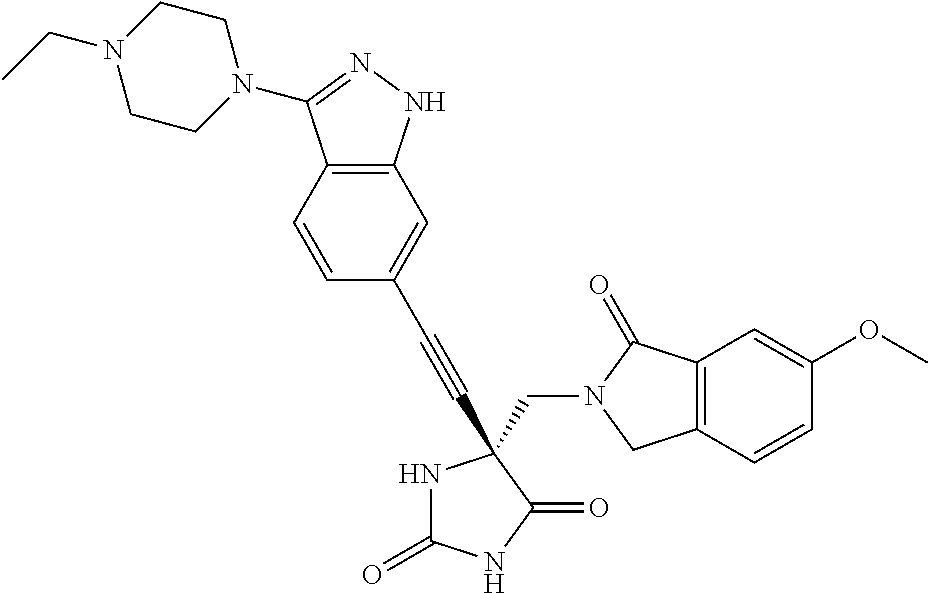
N1C(=O)NC(=O)C1(C#CC1=CC2=C(C=C1)C(N1CCN(CC)CC1)=NN2)CN1C(=O)C2=C(C=CC(OC)=C2)C1
